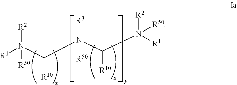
[R1]N(C(N([R3])([R50])C(N([R50])([R2])[R1])[R10])[R10])([R2])[R50]
